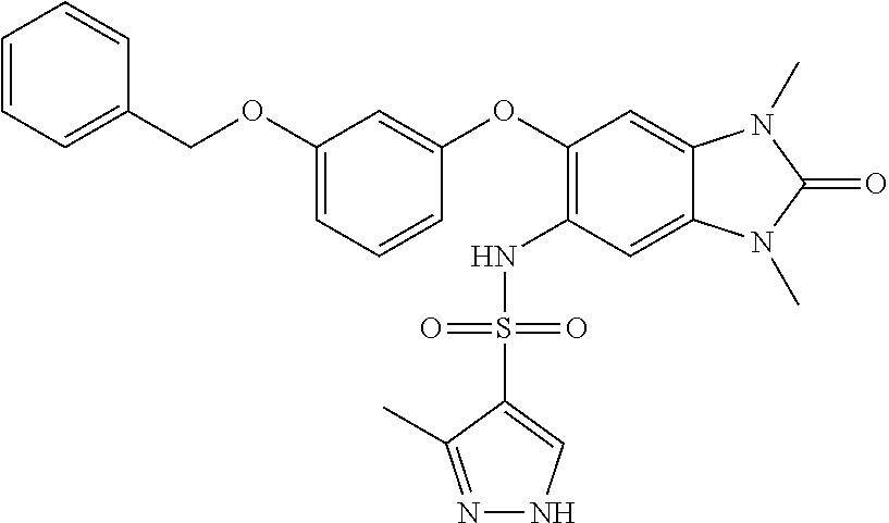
C1=CC=C(COC2=CC=CC(OC3=C(NS(C4=CNN=C4C)(=O)=O)C=C4C(=C3)N(C)C(=O)N4C)=C2)C=C1
